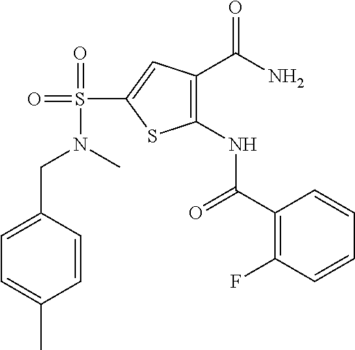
O=S(N(C)CC1=CC=C(C)C=C1)(C1=CC(C(N)=O)=C(NC(C2=C(F)C=CC=C2)=O)S1)=O
